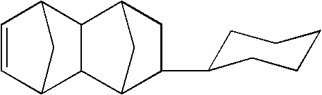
C1=CC2CC1C1C3C(C4CCCCC4)CC(C21)C3
